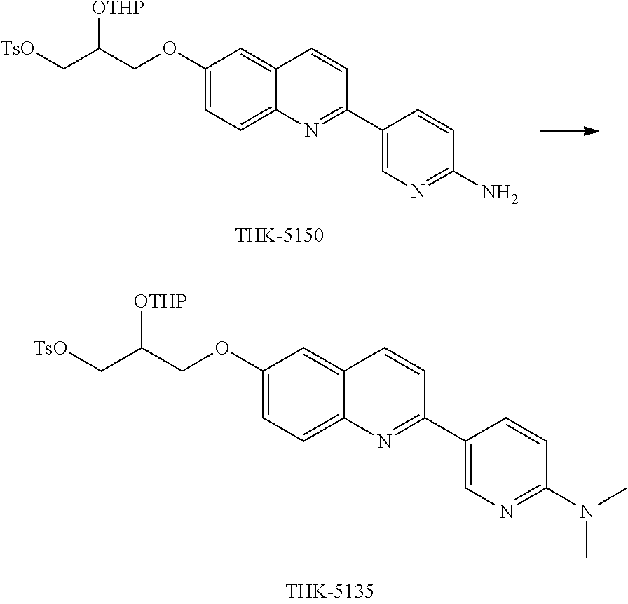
C1(OCC(C[TsO])[OTHP])=CC=C2C(=C1)C=CC(C1=CN=C(N)C=C1)=N2.C1(OCC(C[TsO])[OTHP])=CC=C2C(=C1)C=CC(C1=CN=C(N(C)C)C=C1)=N2
